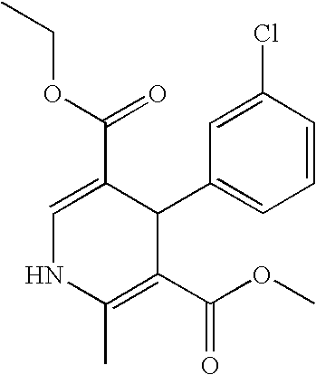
C1=C(C(OCC)=O)C(C2=CC=CC(Cl)=C2)C(C(OC)=O)=C(C)N1
